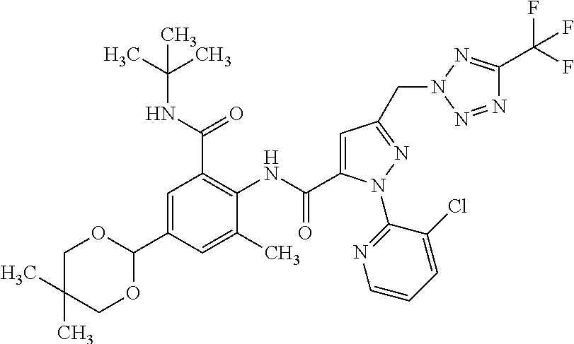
C1=C(C2OCC(C)(C)CO2)C=C(C)C(NC(=O)C2=CC(CN3N=C(C(F)(F)F)N=N3)=NN2C2=NC=CC=C2Cl)=C1C(NC(C)(C)C)=O
